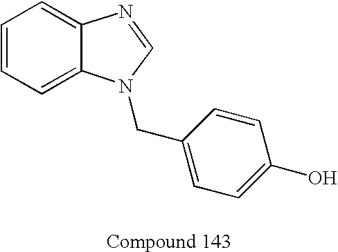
C1=CC=C2C(=C1)N=CN2CC1=CC=C(O)C=C1
